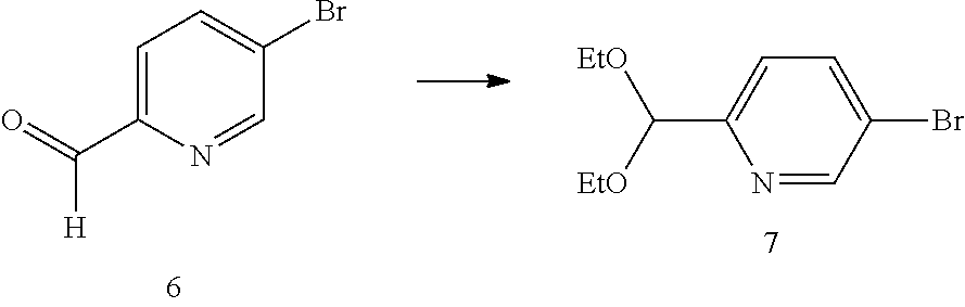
C1=C(C([H])=O)N=CC(Br)=C1.N1=CC(Br)=CC=C1C([EtO])[EtO]
